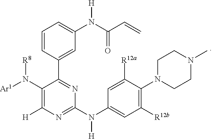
C1([R12b])=C(N2CCN(C)CC2)C([R12a])=CC(N(C2=NC([H])=C(N([R8])[Ar1])C(C3=CC(N([H])C(=O)C=C)=CC=C3)=N2)[H])=C1
